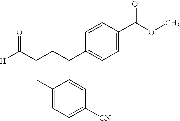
C(C1=CC=C([CN])C=C1)C(CCC1=CC=C(C(OC)=O)C=C1)C([H])=O
